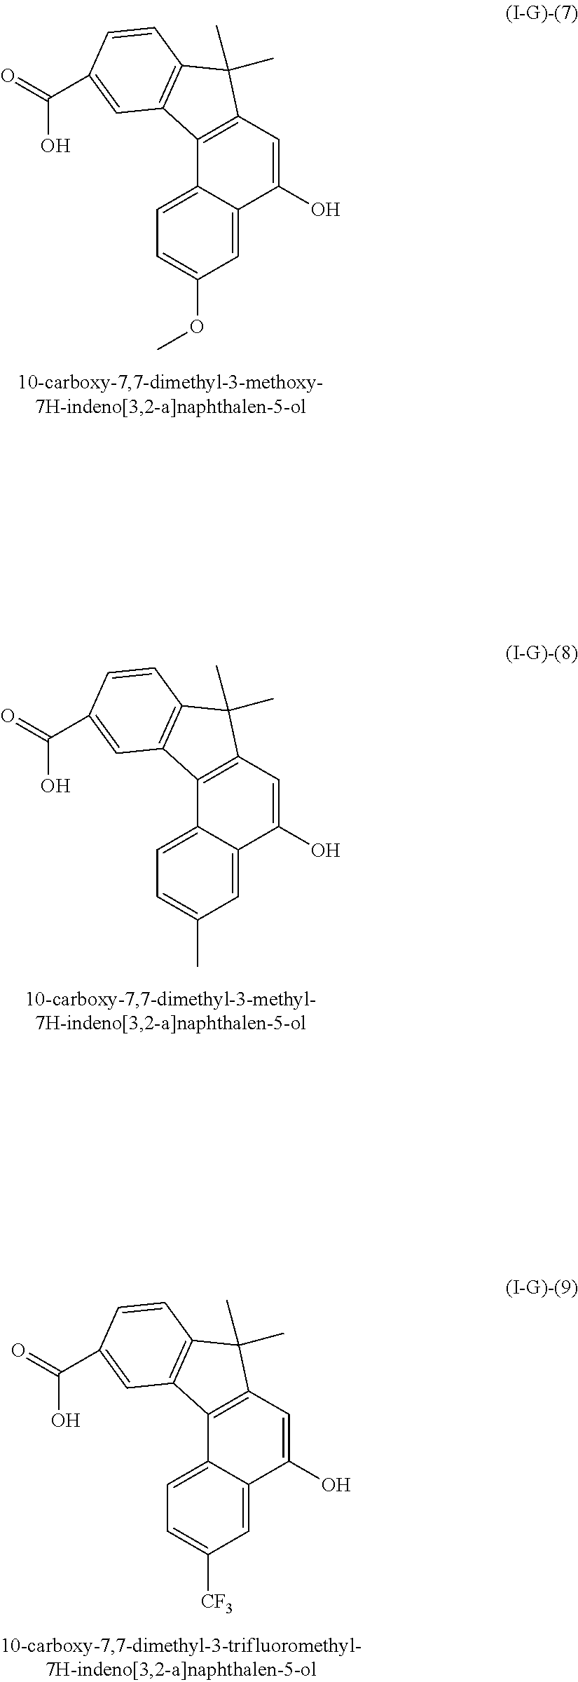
C12=C(C=C(O)C3=CC(OC)=CC=C13)C(C)(C)C1=C2C=C(C(=O)O)C=C1.C12=C(C=C(O)C3=CC(C)=CC=C13)C(C)(C)C1=C2C=C(C(=O)O)C=C1.C12=C(C=C(O)C3=CC([CF3])=CC=C13)C(C)(C)C1=C2C=C(C(=O)O)C=C1
